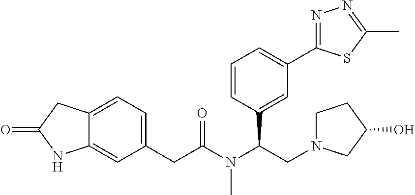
C12=CC(CC(N(C(CN3CCC(O)C3)C3=CC(C4=NN=C(C)S4)=CC=C3)C)=O)=CC=C1CC(=O)N2
